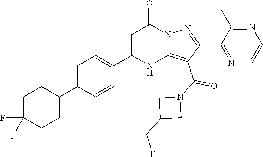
C1(C(N2CC(CF)C2)=O)=C2NC(C3=CC=C(C4CCC(F)(F)CC4)C=C3)=CC(=O)N2N=C1C1=NC=CN=C1C
